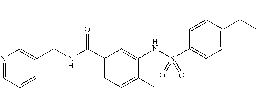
N1=CC=CC(CNC(C2=CC=C(C)C(NS(C3=CC=C(C(C)C)C=C3)(=O)=O)=C2)=O)=C1
